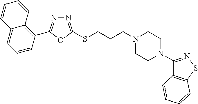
N1=C(SCCCN2CCN(C3=NSC4=C3C=CC=C4)CC2)OC(C2=C3C(=CC=C2)C=CC=C3)=N1
